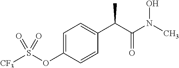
C1=CC(OS([CF3])(=O)=O)=CC=C1C(C(N(C)O)=O)C
